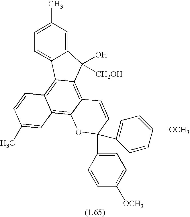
C1=C(C)C=C2C(=C1)C1=C3C(=C4C(=C1C2(O)[CH2OH])C=CC(C1=CC=C([OCH3])C=C1)(C1=CC=C([OCH3])C=C1)O4)C=C(C)C=C3
